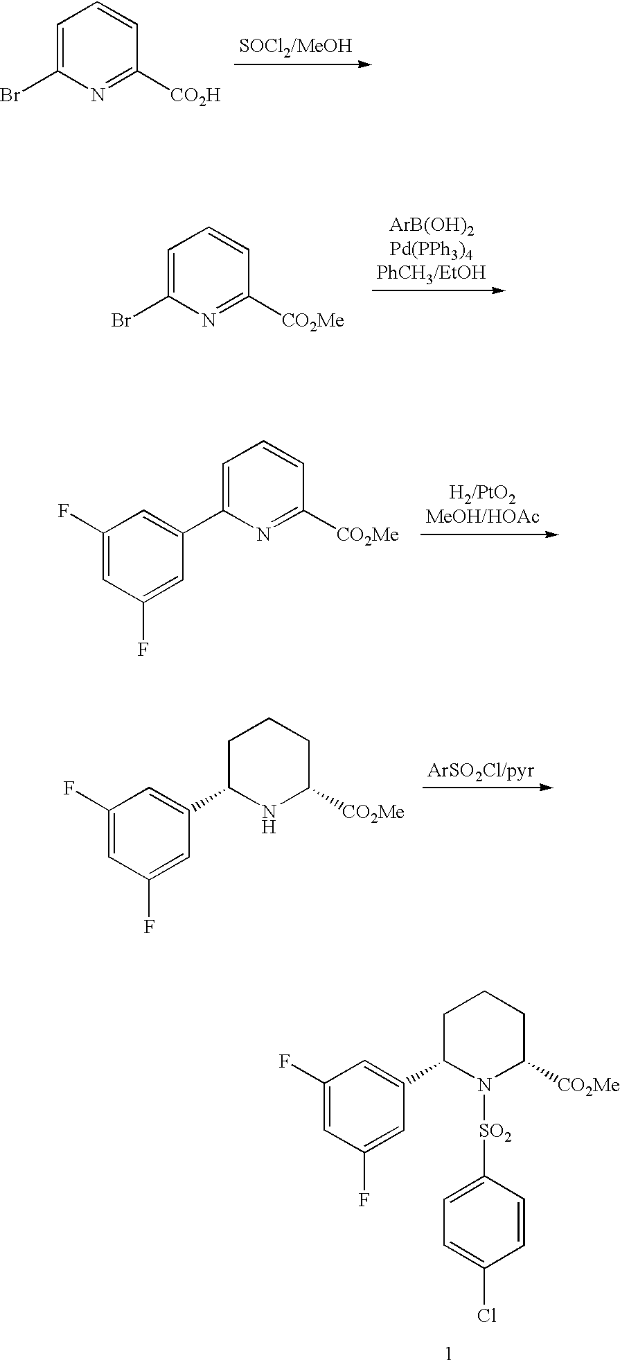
C1=C(Br)N=C([CO2H])C=C1.C1=C(Br)N=C([CO2Me])C=C1.C1(F)=CC(F)=CC(C2=CC=CC([CO2Me])=N2)=C1.C1(F)=CC(F)=CC(C2NC([CO2Me])CCC2)=C1.C1(F)=CC(F)=CC(C2N([SO2]C3=CC=C(Cl)C=C3)C([CO2Me])CCC2)=C1
